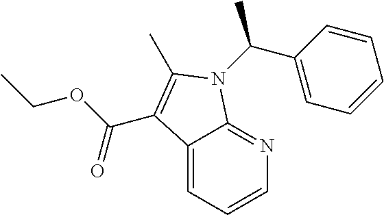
C12=CC=CN=C1N(C(C1=CC=CC=C1)C)C(C)=C2C(OCC)=O
